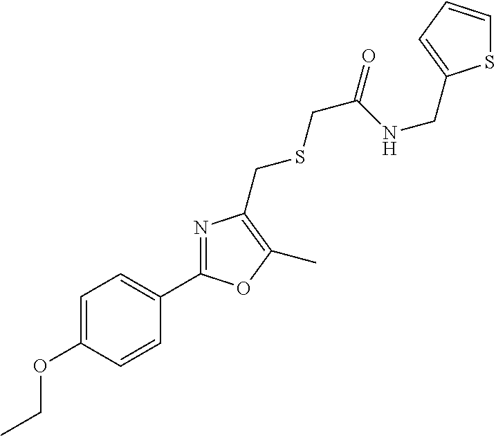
C1=C(OCC)C=CC(C2=NC(CSCC(=O)NCC3=CC=CS3)=C(C)O2)=C1
